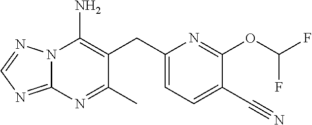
N12C(=NC=N1)N=C(C)C(CC1=CC=C(C#N)C(OC(F)F)=N1)=C2N
